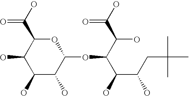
OC1C(O)C(O)C(OC(C(C(CC(C)(C)C)O)O)C(O)C(=O)O)OC1C(=O)O
